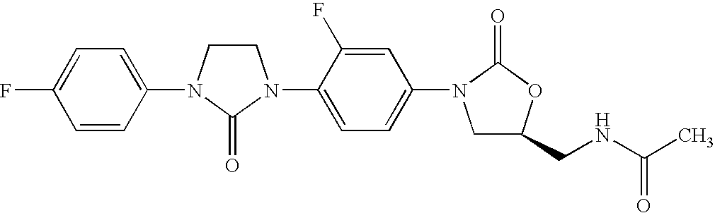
C1CN(C2=CC=C(F)C=C2)C(=O)N1C1=CC=C(N2CC(CNC(C)=O)OC2=O)C=C1F
